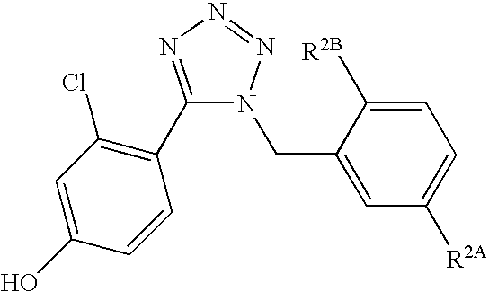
C1(C2=C(Cl)C=C(O)C=C2)=NN=NN1CC1=CC([R2A])=CC=C1[R2B]
